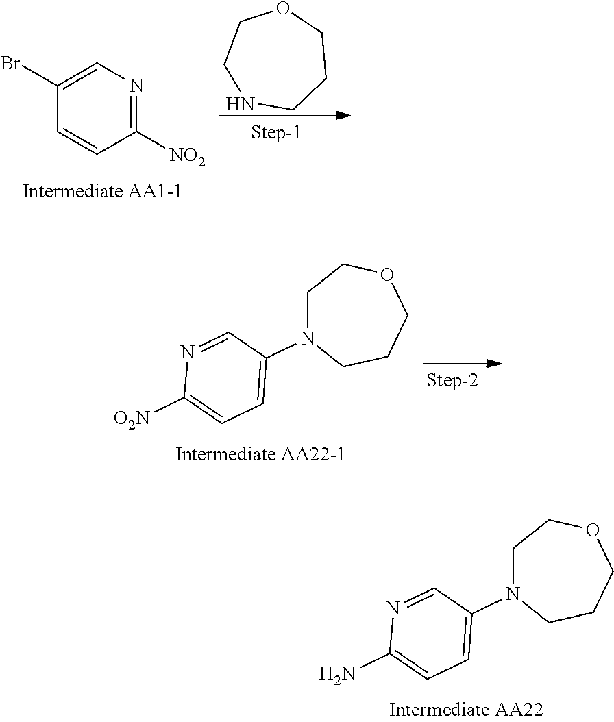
N1CCCOCC1.C1(Br)=CN=C([NO2])C=C1.C1N(C2=CC=C([O2N])N=C2)CCCOC1.C1N(C2=CC=C(N)N=C2)CCCOC1
